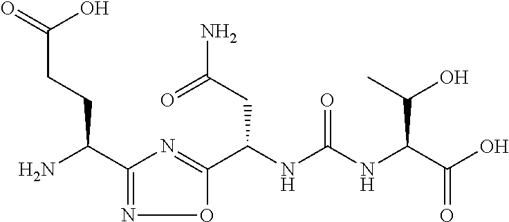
C1(C(N)CCC(O)=O)=NOC(C(NC(NC(C(O)=O)C(O)C)=O)CC(N)=O)=N1
